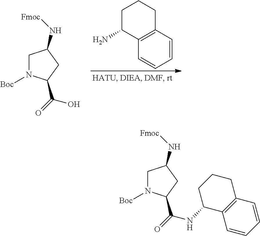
C12=C(C=CC=C1)C(N)CCC2.C1N([Boc])C(C(=O)O)CC1N[Fmoc].C1N([Boc])C(C(=O)NC2C3=C(C=CC=C3)CCC2)CC1N[Fmoc]
